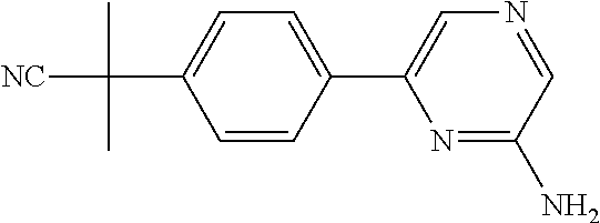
[NC]C(C)(C)C1=CC=C(C2=CN=CC(N)=N2)C=C1
